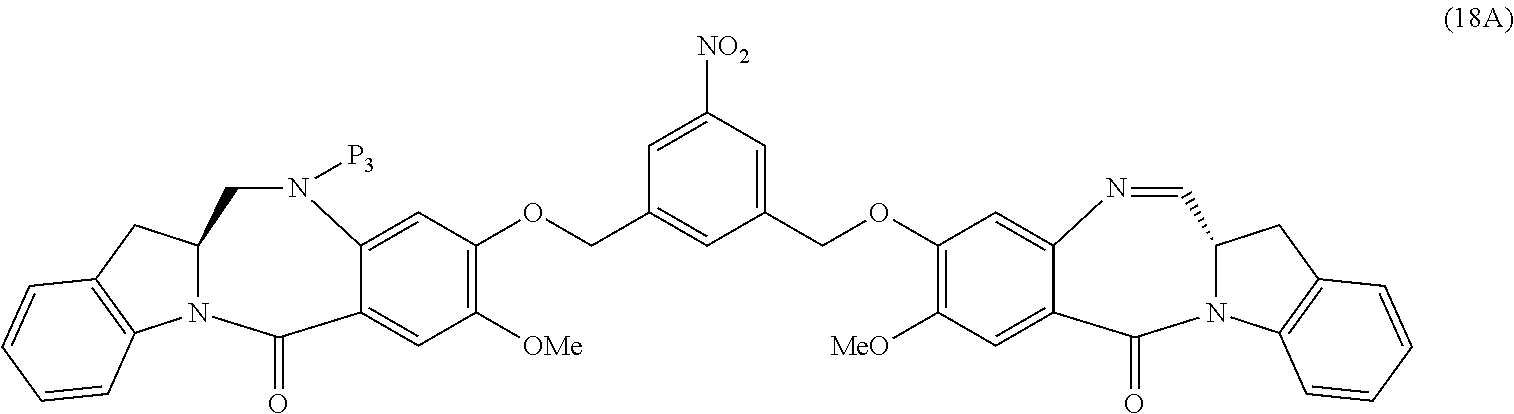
C1=C2C(=CC(OCC3=CC(COC4=C([MeO])C=C5C(=C4)N=CC4N(C6=C(C4)C=CC=C6)C5=O)=CC([NO2])=C3)=C1[OMe])N([P3])CC1N(C3=C(C1)C=CC=C3)C2=O
